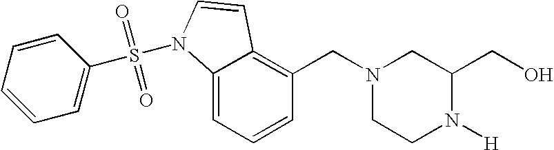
C1=CC=C2C(=C1CN1CCN([H])C(CO)C1)C=CN2S(=O)(=O)C1=CC=CC=C1
